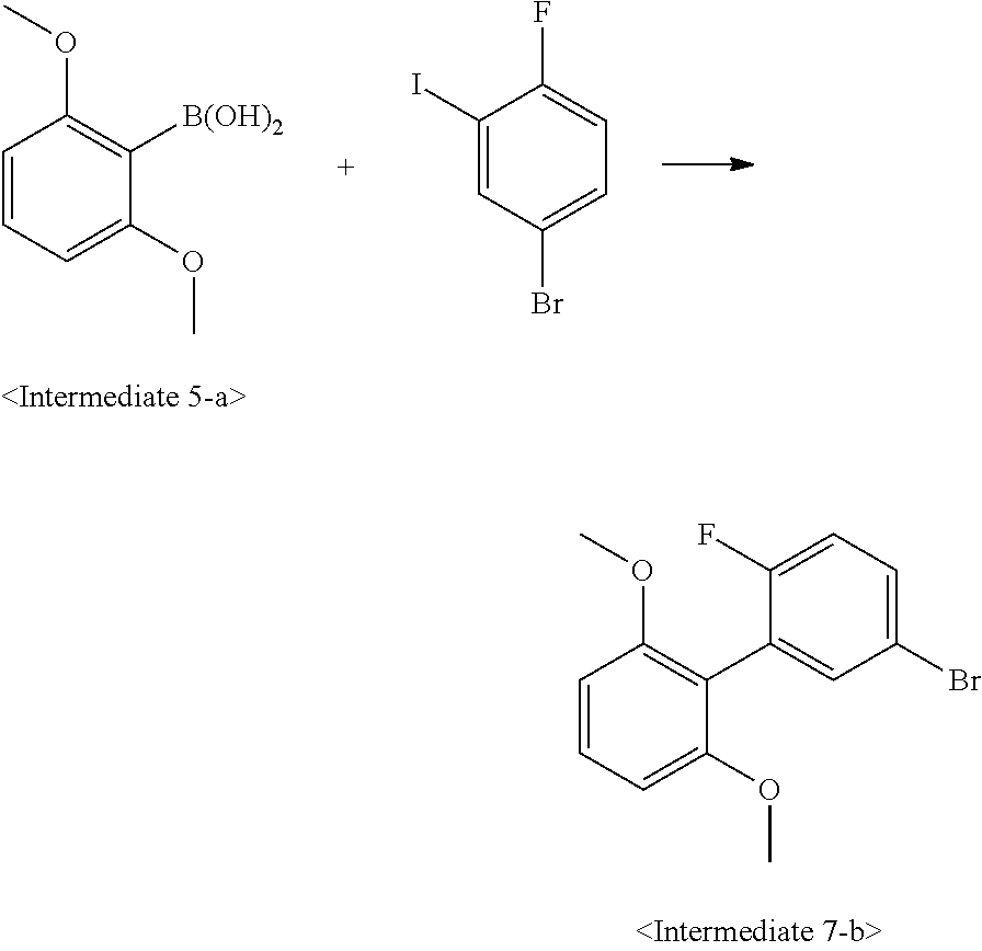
C1=CC=C(OC)C([B(OH)2])=C1OC.C1(I)=CC(Br)=CC=C1F.C1=CC=C(OC)C(C2=CC(Br)=CC=C2F)=C1OC
